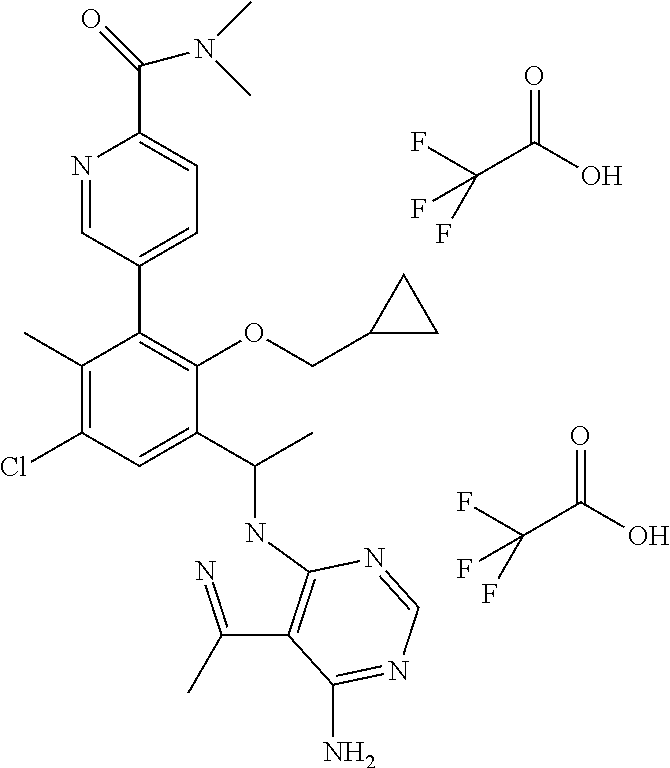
N1=CC(C2=C(OCC3CC3)C(C(C)NC3=C(C(=N)C)C(N)=NC=N3)=CC(Cl)=C2C)=CC=C1C(=O)N(C)C.O=C(O)C(F)(F)F.O=C(O)C(F)(F)F
